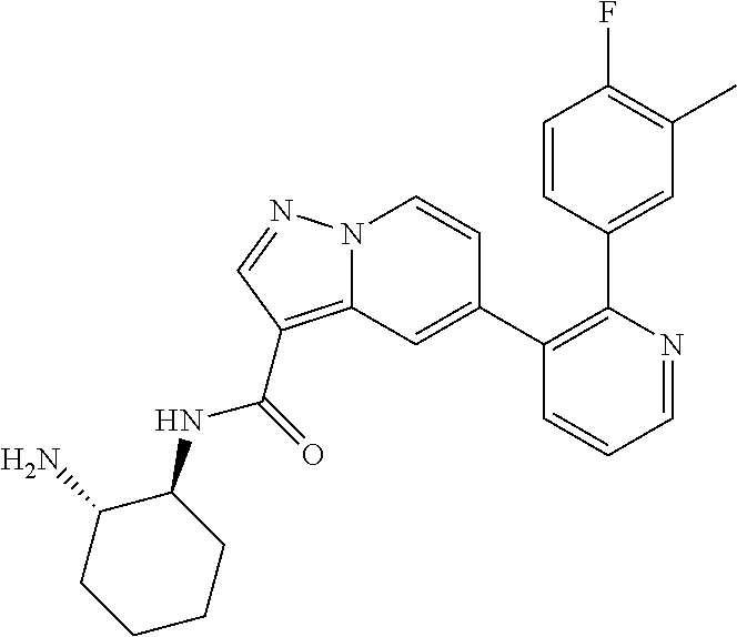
C1=NC(C2=CC(C)=C(F)C=C2)=C(C2=CC3=C(C(=O)NC4C(N)CCCC4)C=NN3C=C2)C=C1
